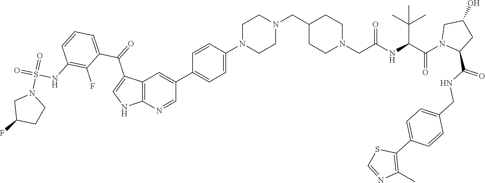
C12=C(N=CC(C3=CC=C(N4CCN(CC5CCN(CC(NC(C(N6C(C(NCC7=CC=C(C8=C(C)N=CS8)C=C7)=O)CC(O)C6)=O)C(C)(C)C)=O)CC5)CC4)C=C3)=C1)NC=C2C(=O)C1=CC=CC(NS(=O)(N2CC(F)CC2)=O)=C1F
